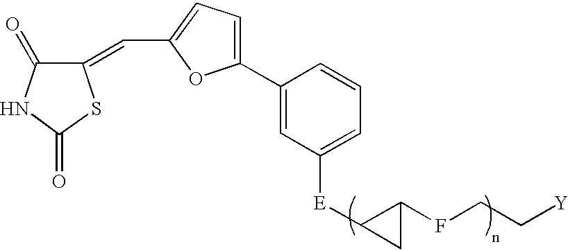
C1(=CC2=CC=C(C3=CC([E]C4CC4FCC[Y])=CC=C3)O2)C(=O)NC(=O)S1
